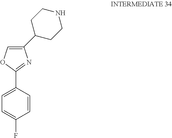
C1=CC(C2=NC(C3CCNCC3)=CO2)=CC=C1F
